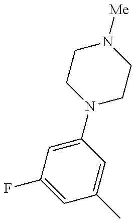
C1=C(F)C=C(N2CCN([Me])CC2)C=C1C
